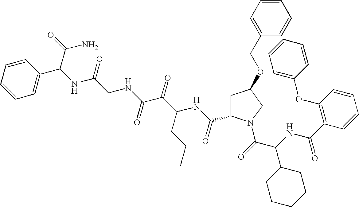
C1(C(NC(C(=O)N2CC(OCC3=CC=CC=C3)CC2C(NC(C(C(NCC(NC(C(N)=O)C2=CC=CC=C2)=O)=O)=O)CCC)=O)C2CCCCC2)=O)=C(OC2=CC=CC=C2)C=CC=C1
